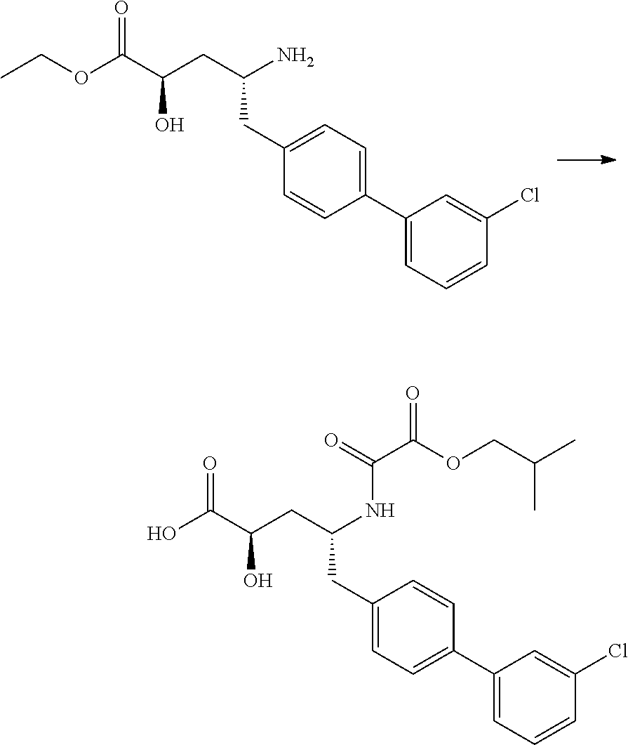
OC(C(CC(NC(=O)C(=O)OCC(C)C)CC1=CC=C(C2=CC=CC(Cl)=C2)C=C1)O)=O.CCOC(C(CC(N)CC1=CC=C(C2=CC=CC(Cl)=C2)C=C1)O)=O
